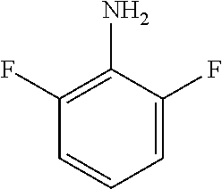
C1(F)=C(N)C(F)=CC=C1
